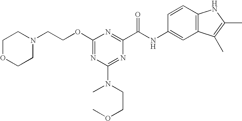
C1(OCCN2CCOCC2)=NC(N(CCOC)C)=NC(C(NC2=CC3=C(C=C2)NC(C)=C3C)=O)=N1
